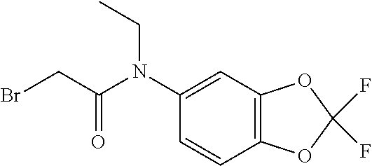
C12=C(C=C(N(CC)C(CBr)=O)C=C1)OC(F)(F)O2
